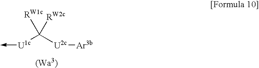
[U1c](->C)C([U2c][Ar3b])([RW1c])[RW2c]
